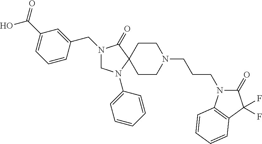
N1(CC2=CC(C(O)=O)=CC=C2)CN(C2=CC=CC=C2)C2(C1=O)CCN(CCCN1C(=O)C(F)(F)C3=C1C=CC=C3)CC2
